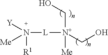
N([L][N+](CO)([Me])CO)([Y])([Me])[R1]
